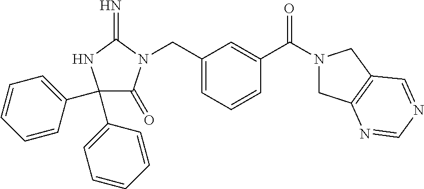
C1(C2=CC=CC=C2)(C2=CC=CC=C2)C(=O)N(CC2=CC=CC(C(=O)N3CC4=C(C3)C=NC=N4)=C2)C(=N)N1
